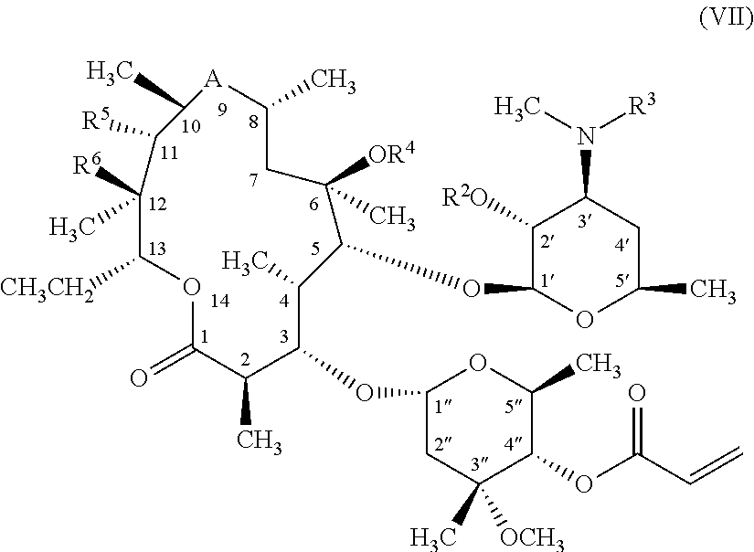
C1(OC2C(C)C(OC3OC(C)CC(N(C)[R3])C3[R2O])C(C)([OR4])CC(C)[A]C(C)C([R5])C(C)([R6])C([CH3CH2])OC(=O)C2C)CC([OCH3])(C)C(OC(C=C)=O)C(C)O1
